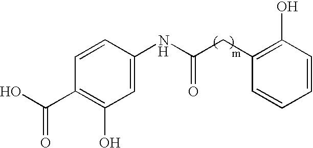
[H].OC(C1=C(O)C=C(NC(CC2=C(O)C=CC=C2)=O)C=C1)=O
